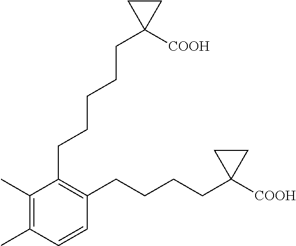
C1(C)=C(C)C=CC(CCCCC2([COOH])CC2)=C1CCCCCC1([COOH])CC1
